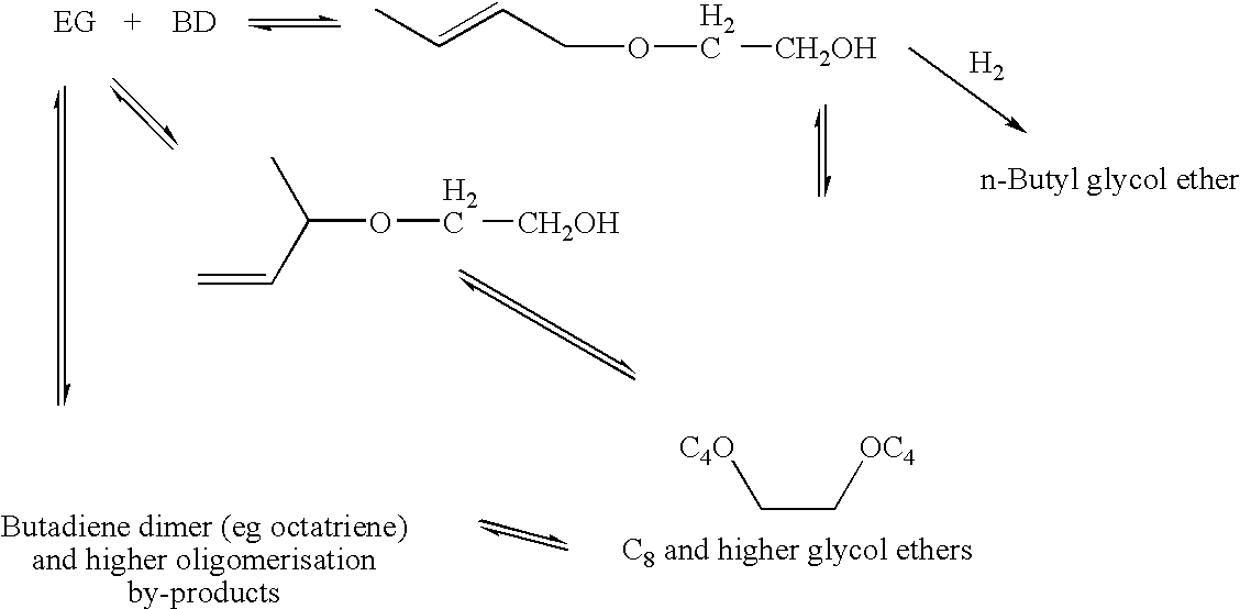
[BD].CC=CCOC[CH2OH].CC(C=C)OC[CH2OH].[C4O]CC[OC4].[H2]
